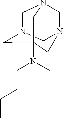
C1N2CN3CN1CC(N(C)CCCC)(C2)C3
